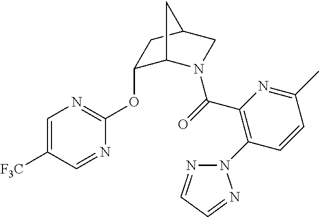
C1=C([F3C])C=NC(OC2C3N(C(=O)C4=C(N5N=CC=N5)C=CC(C)=N4)CC(C2)C3)=N1
